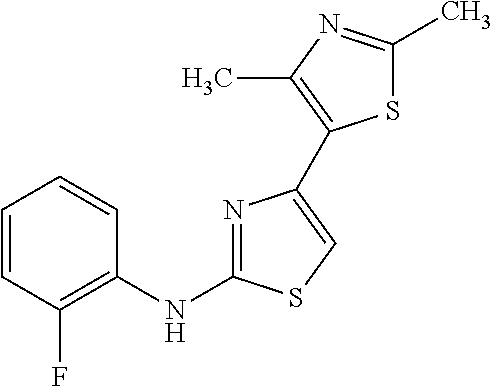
C1=CC(F)=C(NC2=NC(C3=C(C)N=C(C)S3)=CS2)C=C1
